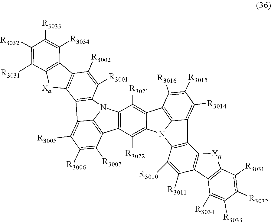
C12=C3N(C4=C1C([R3022])=C1C(=C4[R3021])C4=C5N1C1=C(C5=C([R3014])C([R3015])=C4[R3016])C4=C(C([R3011])=C1[R3010])C1=C([Xa]4)C([R3031])=C([R3032])C([R3033])=C1[R3034])C1=C(C3=C([R3005])C([R3006])=C2[R3007])C2=C(C([R3002])=C1[R3001])C1=C([Xa]2)C([R3031])=C([R3032])C([R3033])=C1[R3034]
